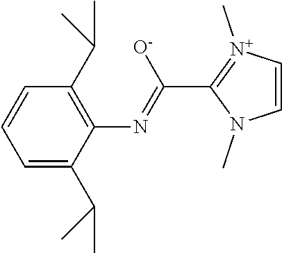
C1=CN(C)C(C(=NC2=C(C(C)C)C=CC=C2C(C)C)[O-])=[N+]1C
